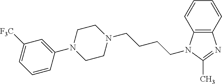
N1(C2=CC([F3C])=CC=C2)CCN(CCCCN2C3=C(N=C2C)C=CC=C3)CC1
